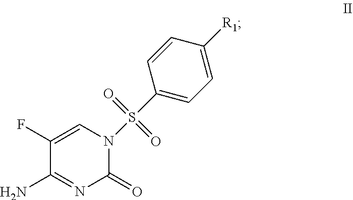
C1(F)=CN(S(C2=CC=C([R1])C=C2)(=O)=O)C(=O)N=C1N
